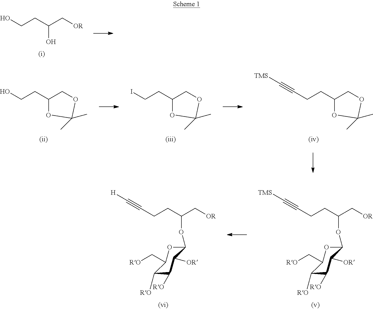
OC(C[OR])CCO.O1C(CCO)COC1(C)C.O1C(CCI)COC1(C)C.O1C(CCC#C[TMS])COC1(C)C.C1(OC(C[OR])CCC#C[TMS])OC(C[RO])C([RO])C([RO])C1[OR].C1(OC(C[OR])CCC#C[H])OC(C[RO])C([RO])C([RO])C1[OR]
